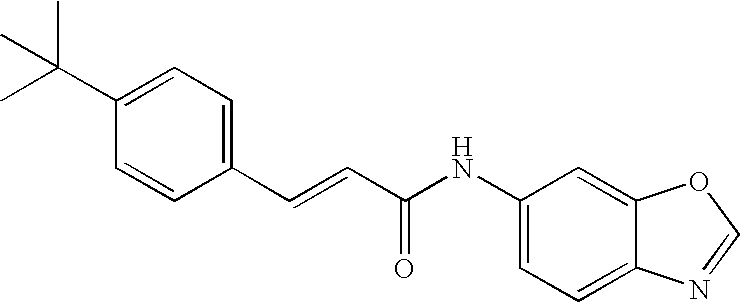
CC(C1=CC=C(C=CC(NC2=CC=C3C(=C2)OC=N3)=O)C=C1)(C)C
